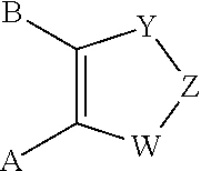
C1(B)=C([A])[W][Z][Y]1
